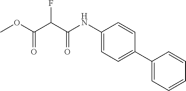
C(=O)(OC)C(C(NC1=CC=C(C2=CC=CC=C2)C=C1)=O)F
